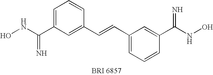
C1=C(C(NO)=N)C=C(C=CC2=CC=CC(C(NO)=N)=C2)C=C1
